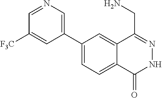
C1(C2=CN=CC([F3C])=C2)=CC=C2C(=C1)C(CN)=NNC2=O
